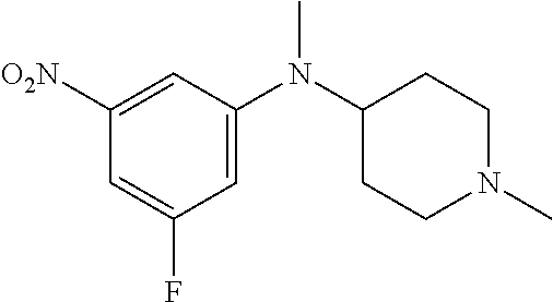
C1([O2N])=CC(N(C2CCN(C)CC2)C)=CC(F)=C1
